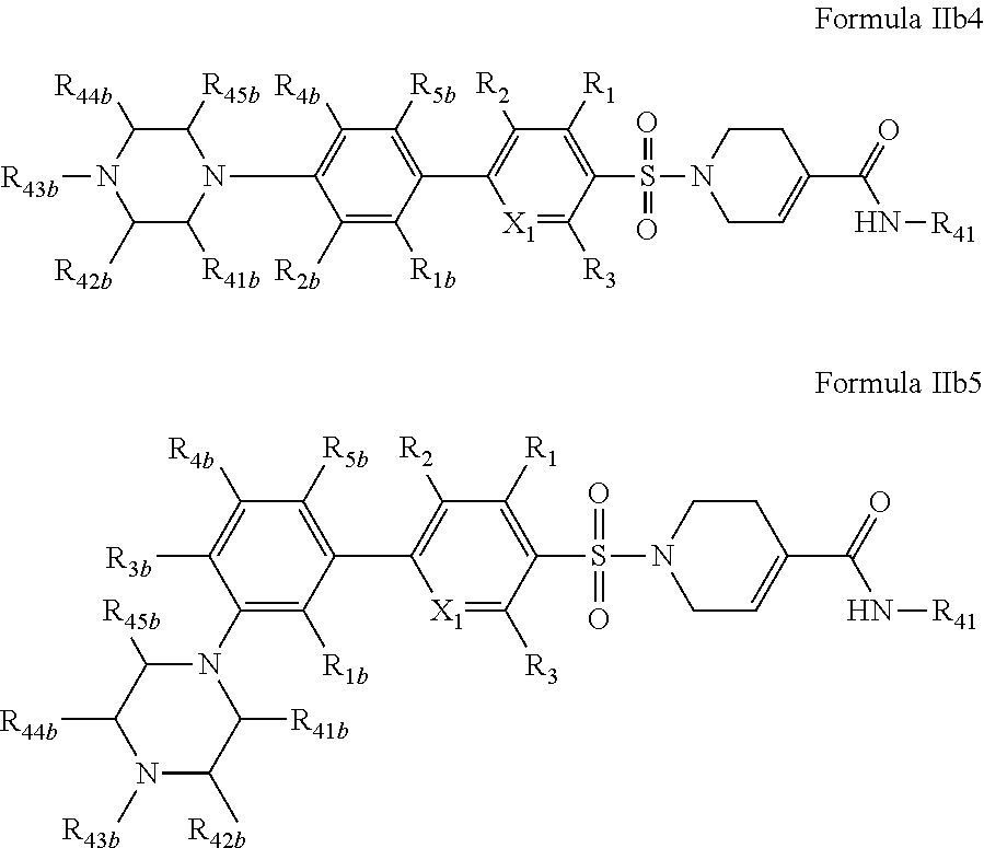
C1([R45b])C([R44b])N([R43b])C([R42b])C([R41b])N1C1=C([R4b])C([R5b])=C(C2=C([R2])C([R1])=C(S(N3CC=C(C(=O)N[R41])CC3)(=O)=O)C([R3])=[X1]2)C([R1b])=C1[R2b].C1(N2C([R45b])C([R44b])N([R43b])C([R42b])C2[R41b])=C([R1b])C(C2=C([R2])C([R1])=C(S(N3CC=C(C(=O)N[R41])CC3)(=O)=O)C([R3])=[X1]2)=C([R5b])C([R4b])=C1[R3b]
